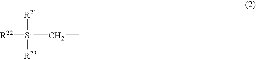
[R22][Si]([R21])([R23])CC
